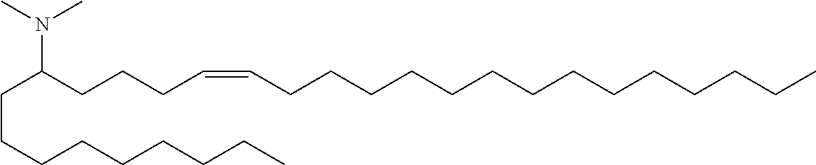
C(C(CCCC=CCCCCCCCCCCCCCC)N(C)C)CCCCCCCC
